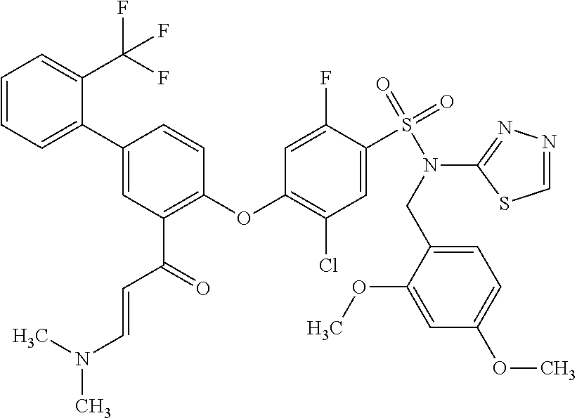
C1=CC=C(C2=CC(C(=O)C=CN(C)C)=C(OC3=C(Cl)C=C(S(=O)(=O)N(C4=NN=CS4)CC4=CC=C(OC)C=C4OC)C(F)=C3)C=C2)C(C(F)(F)F)=C1
